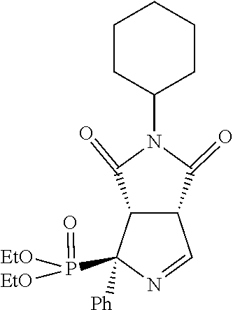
C1CC(N2C(=O)C3C=NC(P(=O)([EtO])[EtO])([Ph])C3C2=O)CCC1
